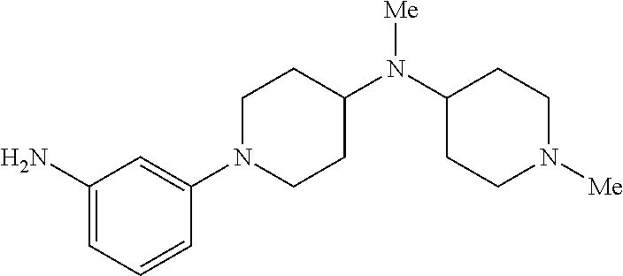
C1(N)=CC=CC(N2CCC(N(C3CCN([Me])CC3)[Me])CC2)=C1
